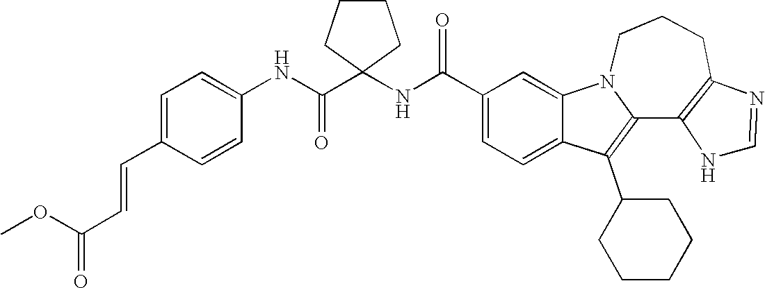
C1(C(NC2(C(NC3=CC=C(C=CC(=O)OC)C=C3)=O)CCCC2)=O)=CC=C2C(=C1)N1C(=C2C2CCCCC2)C2=C(CCC1)N=CN2
